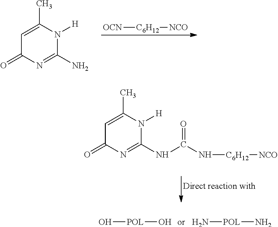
[OCN][C6H12][NCO].C1=C(C)N([H])C(N)=NC1=O.N[POL]N.O[POL]O.C1=C(C)N([H])C(NC(N[C6H12][NCO])=O)=NC1=O
